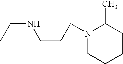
CCNCCCN1CCCCC1C
